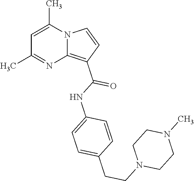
C1=C(C)N2C(=C(C(NC3=CC=C(CCN4CCN(C)CC4)C=C3)=O)C=C2)N=C1C
